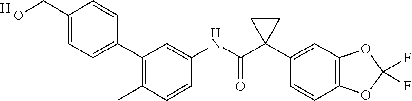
C1(C2=CC=C(CO)C=C2)=C(C)C=CC(NC(C2(C3=CC4=C(C=C3)OC(F)(F)O4)CC2)=O)=C1.[H]
